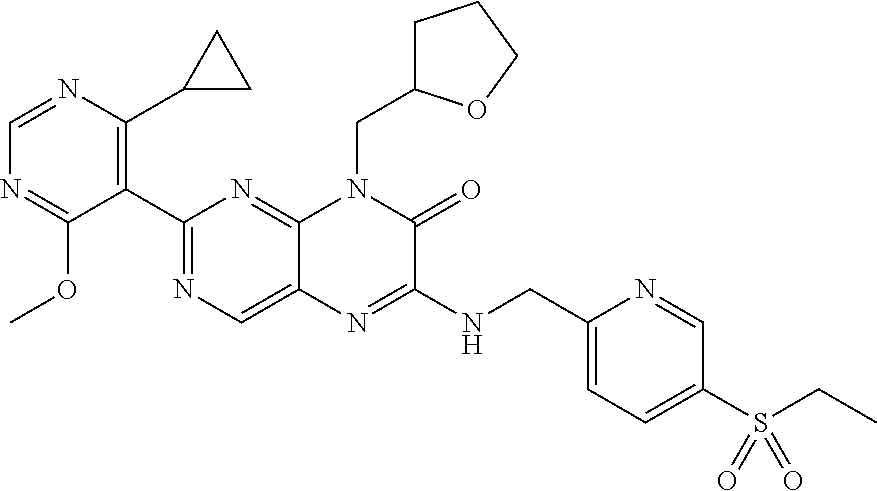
C1=NC(C2CC2)=C(C2=NC=C3C(=N2)N(CC2CCCO2)C(=O)C(NCC2=CC=C(S(CC)(=O)=O)C=N2)=N3)C(OC)=N1
